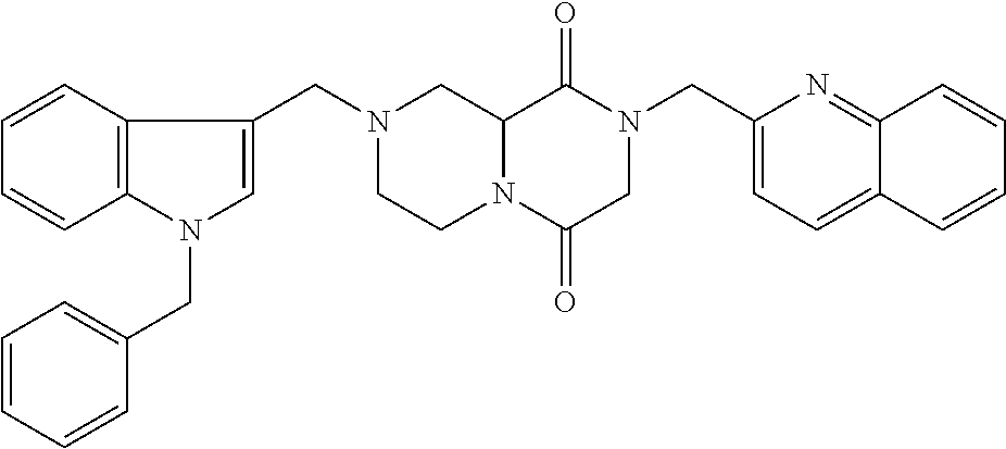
C12N(C(=O)CN(CC3=CC=C4C(=N3)C=CC=C4)C1=O)CCN(CC1=CN(CC3=CC=CC=C3)C3=C1C=CC=C3)C2
